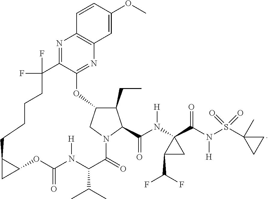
N1=C2C(=NC3=C1C=CC(OC)=C3)OC1C(CC)C(C(N([H])C3(C(N([H])S(C4(C)CC4)(=O)=O)=O)C(C(F)F)C3)=O)N(C(=O)C(C(C)C)N([H])C(=O)OC3C(CCCCC2(F)F)C3)C1
